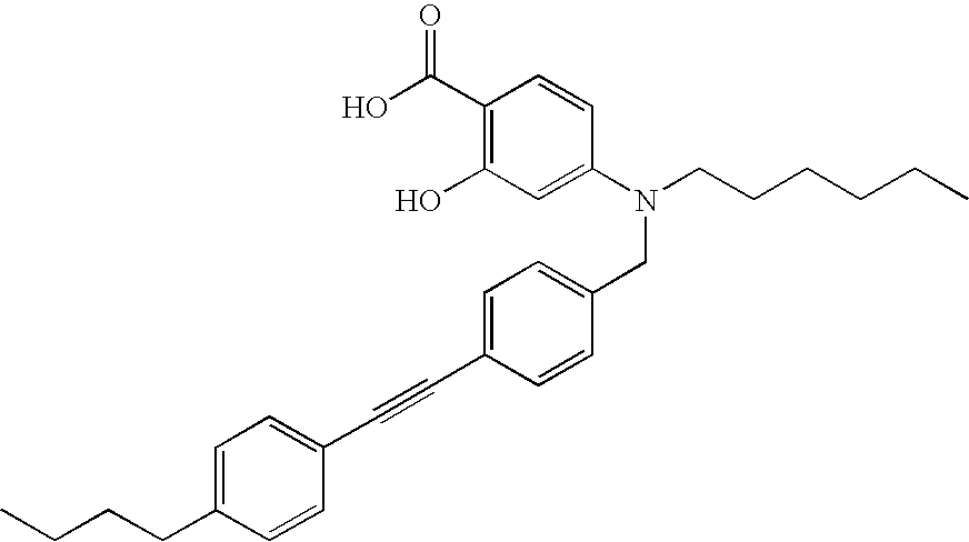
C1=C(CCCC)C=CC(C#CC2=CC=C(CN(C3=CC(O)=C(C(O)=O)C=C3)CCCCCC)C=C2)=C1
